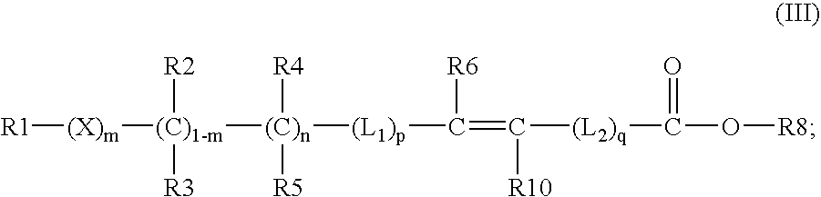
[R1][(X)m][(C)1-m]([(C)n]([(L1)p]C(=C([(L2)q]C(O[R8])=O)[R10])[R6])([R4])[R5])([R2])[R3]
